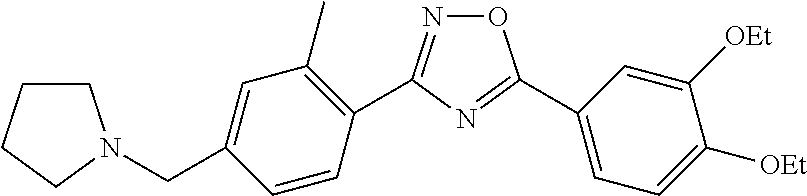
N1=C(C2=C(C)C=C(CN3CCCC3)C=C2)N=C(C2=CC=C([OEt])C([OEt])=C2)O1
